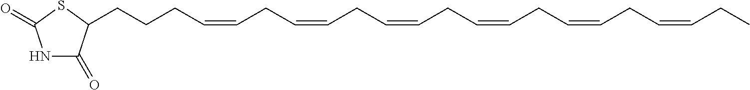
C(CC=CCC=CCC=CCC=CCC=CCC=CCC)CC1C(=O)NC(=O)S1
